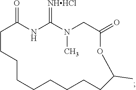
C1CCCCCCCCC(C)OC(=O)CN(C)C(=[NHHCl])NC1=O
